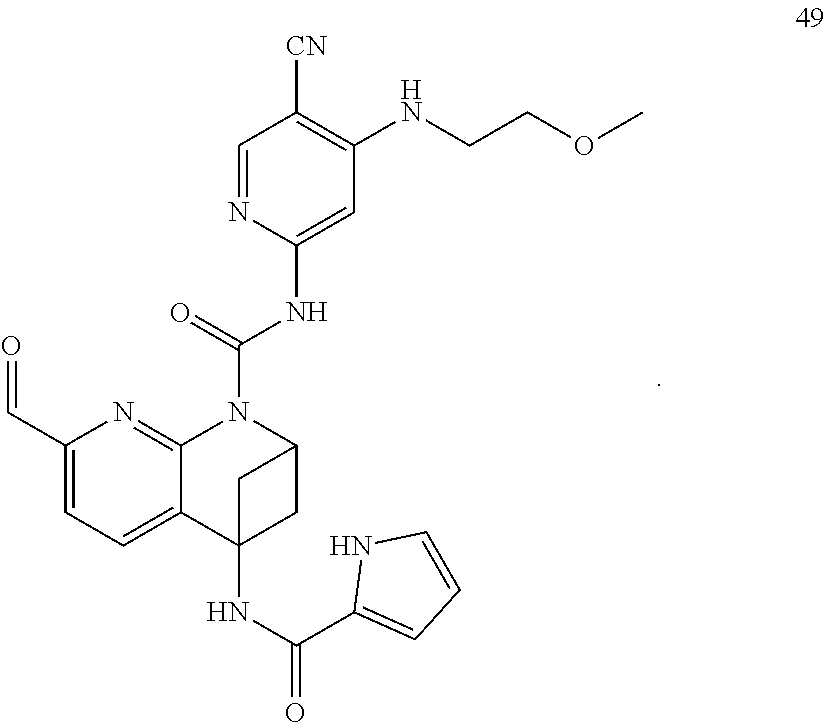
C1=NC(NC(N2C3=NC(C=O)=CC=C3C3(NC(C4=CC=CN4)=O)CC2C3)=O)=CC(NCCOC)=C1[CN]
